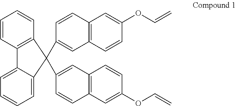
C1=CC2=C(C=C1)C(C1=CC3=C(C=C1)C=C(OC=C)C=C3)(C1=CC3=C(C=C1)C=C(OC=C)C=C3)C1=CC=CC=C21
